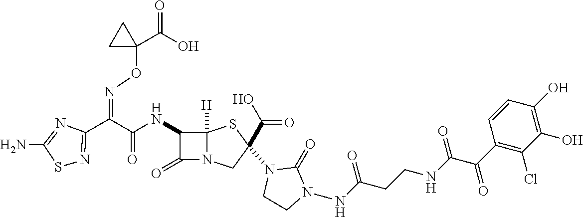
C(=O)(NC1C(=O)N2C1([H])SC(N1CCN(NC(CCNC(=O)C(C3=C(Cl)C(O)=C(O)C=C3)=O)=O)C1=O)(C(O)=O)C2)C(C1=NSC(N)=N1)=NOC1(C(O)=O)CC1
